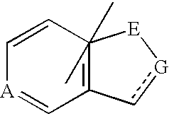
C12=C(C)(C)(C=C[A]=C1)[E][G]c2
